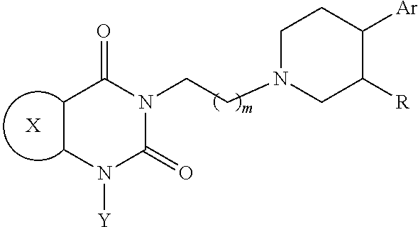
C1CN([Y])C(=O)N(CCN2CC([R])C([Ar])CC2)C1=O.[X]
